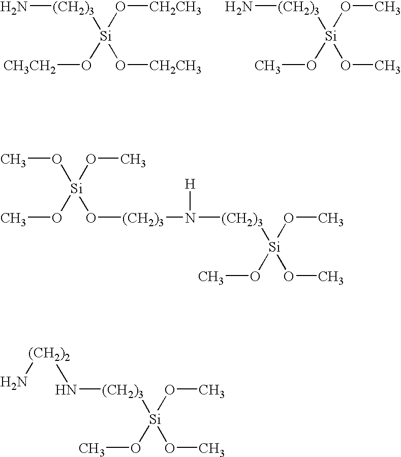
N[(CH2)3][Si](O[CH3CH2])(O[CH2CH3])O[CH2CH3].N[(CH2)3][Si](OC)(OC)OC.[Si](OC)(OC)(O[(CH2)3]N([H])[(CH2)3][Si](OC)(OC)OC)OC.[(CH2)3]([Si](OC)(OC)OC)N[(CH2)2]N
